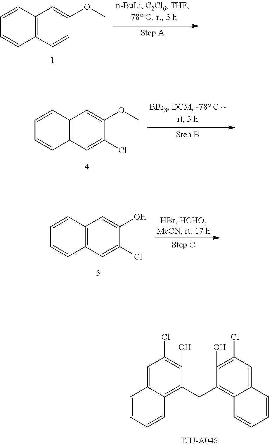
C1=C2C(=C(CC3=C4C(=CC(Cl)=C3O)C=CC=C4)C(O)=C1Cl)C=CC=C2.C12=C(C=CC(OC)=C1)C=CC=C2.C12=C(C=C(Cl)C(OC)=C1)C=CC=C2.C12=C(C=C(Cl)C(O)=C1)C=CC=C2
